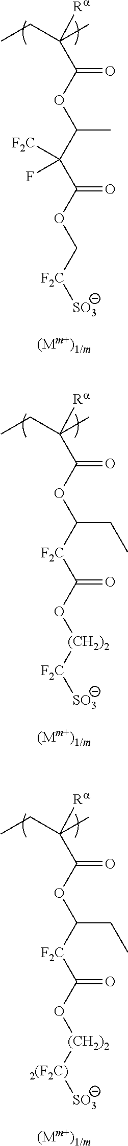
[Ra]C(C(OC(C(C(OC[F2C][SO3])=O)([F2C])F)C)=O)(C)CC.[Ra]C(C(OC([F2C]C(O[(CH2)2][F2C][SO3])=O)CC)=O)(C)CC.[Ra]C(C(OC([F2C]C(O[(CH2)2][2(F2C)][SO3])=O)CC)=O)(C)CC
